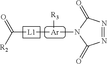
O=C([R2])[L1][Ar]([R3])N1C(=O)N=NC1=O
